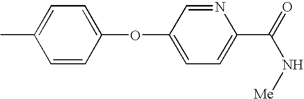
C1=CC(OC2=CC=C(C(=O)N[Me])N=C2)=CC=C1C
